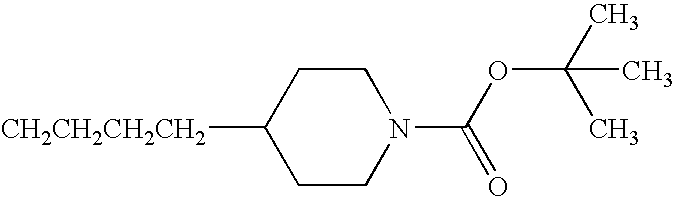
C1CC([CH2CH2CH2CH2])CCN1C(OC(C)(C)C)=O
